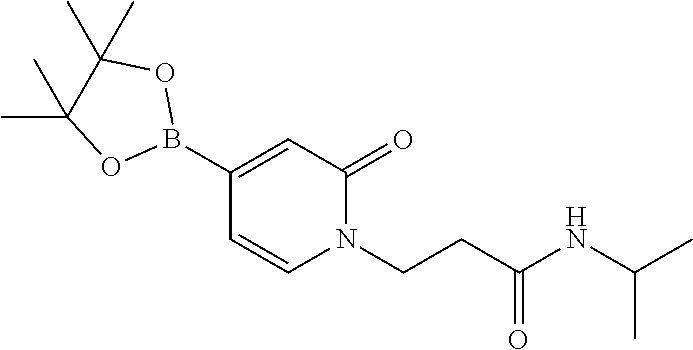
CC1(C)OB(C2=CC(=O)N(CCC(NC(C)C)=O)C=C2)OC1(C)C
